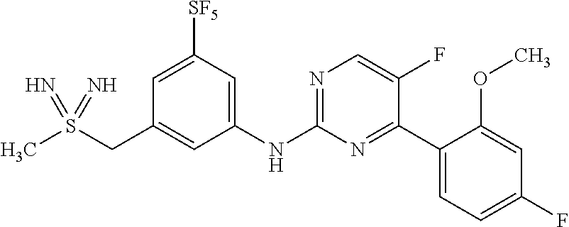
C1=C([SF5])C=C(NC2=NC=C(F)C(C3=CC=C(F)C=C3OC)=N2)C=C1CS(C)(=N)=N
